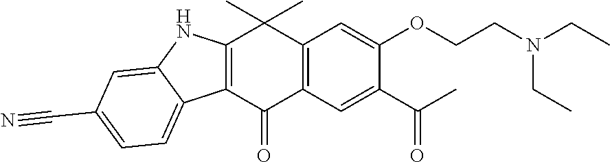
C12=C(C(=O)C3=C(C1(C)C)C=C(OCCN(CC)CC)C(C(C)=O)=C3)C1=CC=C(C#N)C=C1N2
